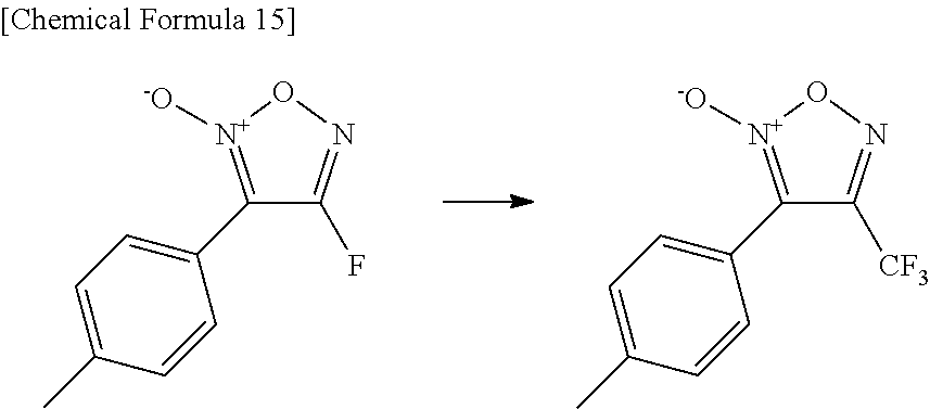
C1(C2=CC=C(C)C=C2)=[N+]([-O])ON=C1F.C1(C2=CC=C(C)C=C2)=[N+]([-O])ON=C1[CF3]
